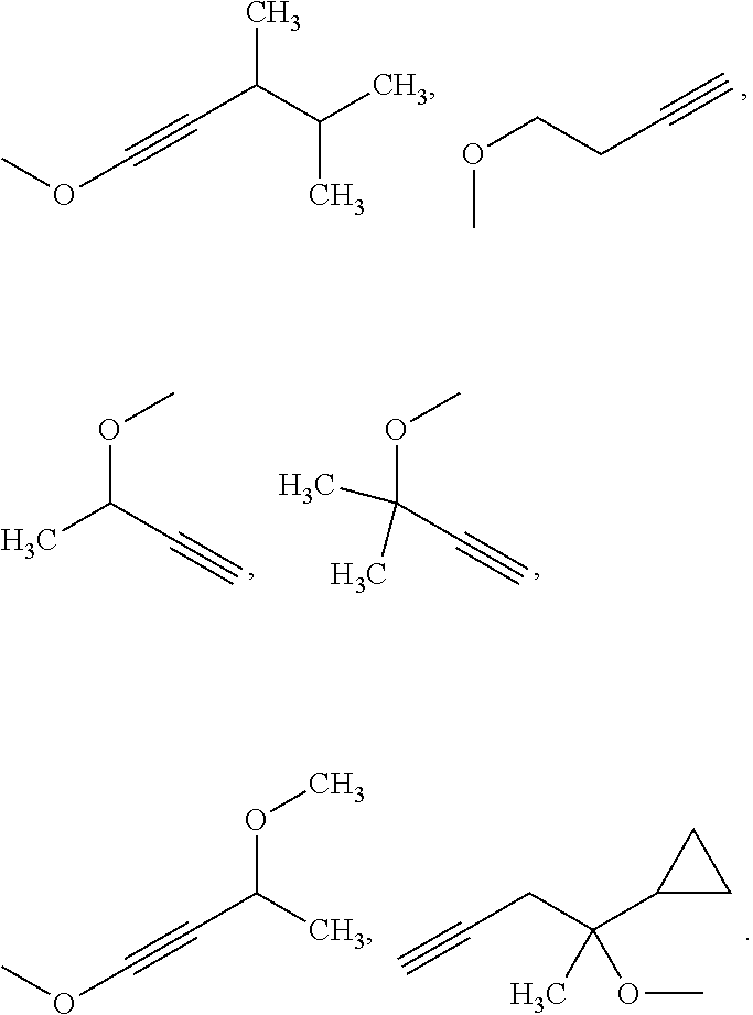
C(C(C(C)C)C)#COC.O(C)CCC#C.CC(C#C)OC.C(C#C)(OC)(C)C.C(C(C)OC)#COC.C(CC(C1CC1)(C)OC)#C
